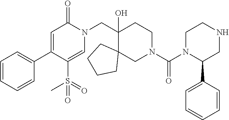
C(C1(O)C2(CN(C(N3C(C4=CC=CC=C4)CNCC3)=O)CC1)CCCC2)N1C(=O)C=C(C2=CC=CC=C2)C(S(C)(=O)=O)=C1
